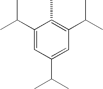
C1(C(C)C)=CC(C(C)C)=CC(C(C)C)=C1C
